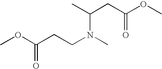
CC(CC(OC)=O)N(C)CCC(OC)=O
